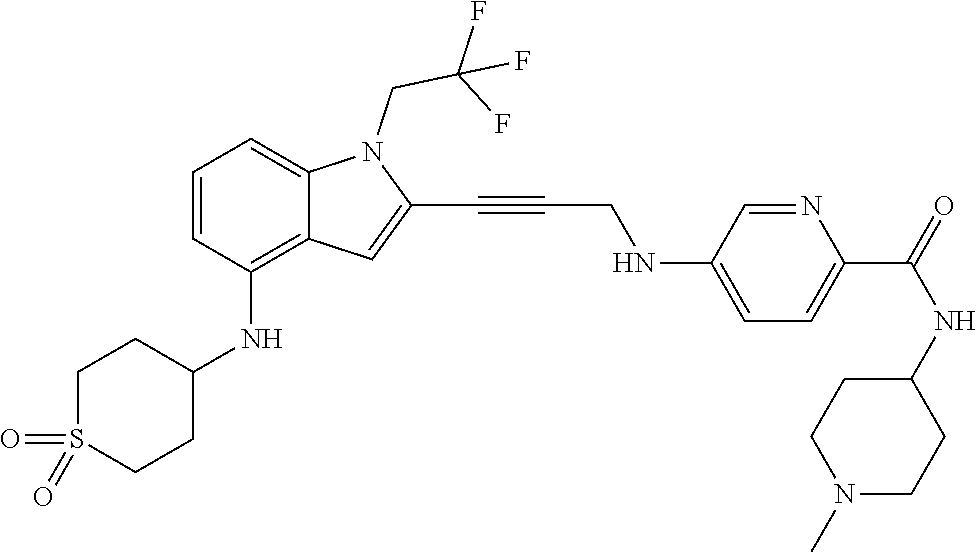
C1=C(NCC#CC2=CC3=C(NC4CCS(=O)(=O)CC4)C=CC=C3N2CC(F)(F)F)C=NC(C(=O)NC2CCN(C)CC2)=C1
